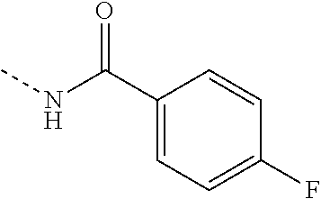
CNC(=O)C1=CC=C(F)C=C1
